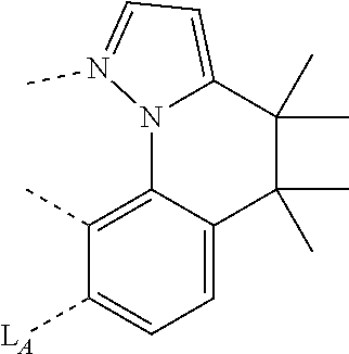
C12=C(C)C([LA])=CC=C1C(C)(C)C(C)(C)C1=CC=N(C)N21
